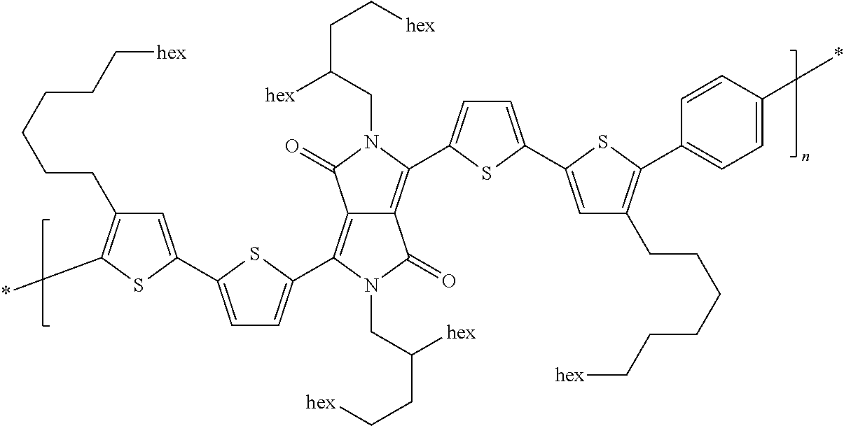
C12=C(C3=CC=C(C4=CC(CCCCCC[hex])=C(*)S4)S3)N(CC([hex])CC[hex])C(=O)C1=C(C1=CC=C(C3=CC(CCCCCC[hex])=C(C4=CC=C(*)C=C4)S3)S1)N(CC([hex])CC[hex])C2=O
